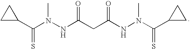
C1C(C(=S)N(C)NC(=O)CC(=O)NN(C)C(=S)C2CC2)C1
